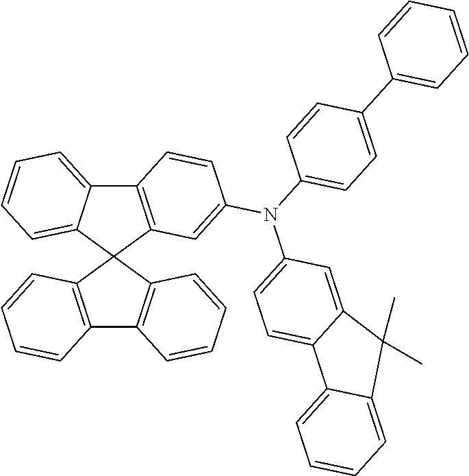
C12=C(C3(C4=C1C=CC=C4)C1=C(C4=CC=CC=C34)C=CC(N(C3=CC=C4C(=C3)C(C)(C)C3=CC=CC=C43)C3=CC=C(C4=CC=CC=C4)C=C3)=C1)C=CC=C2
